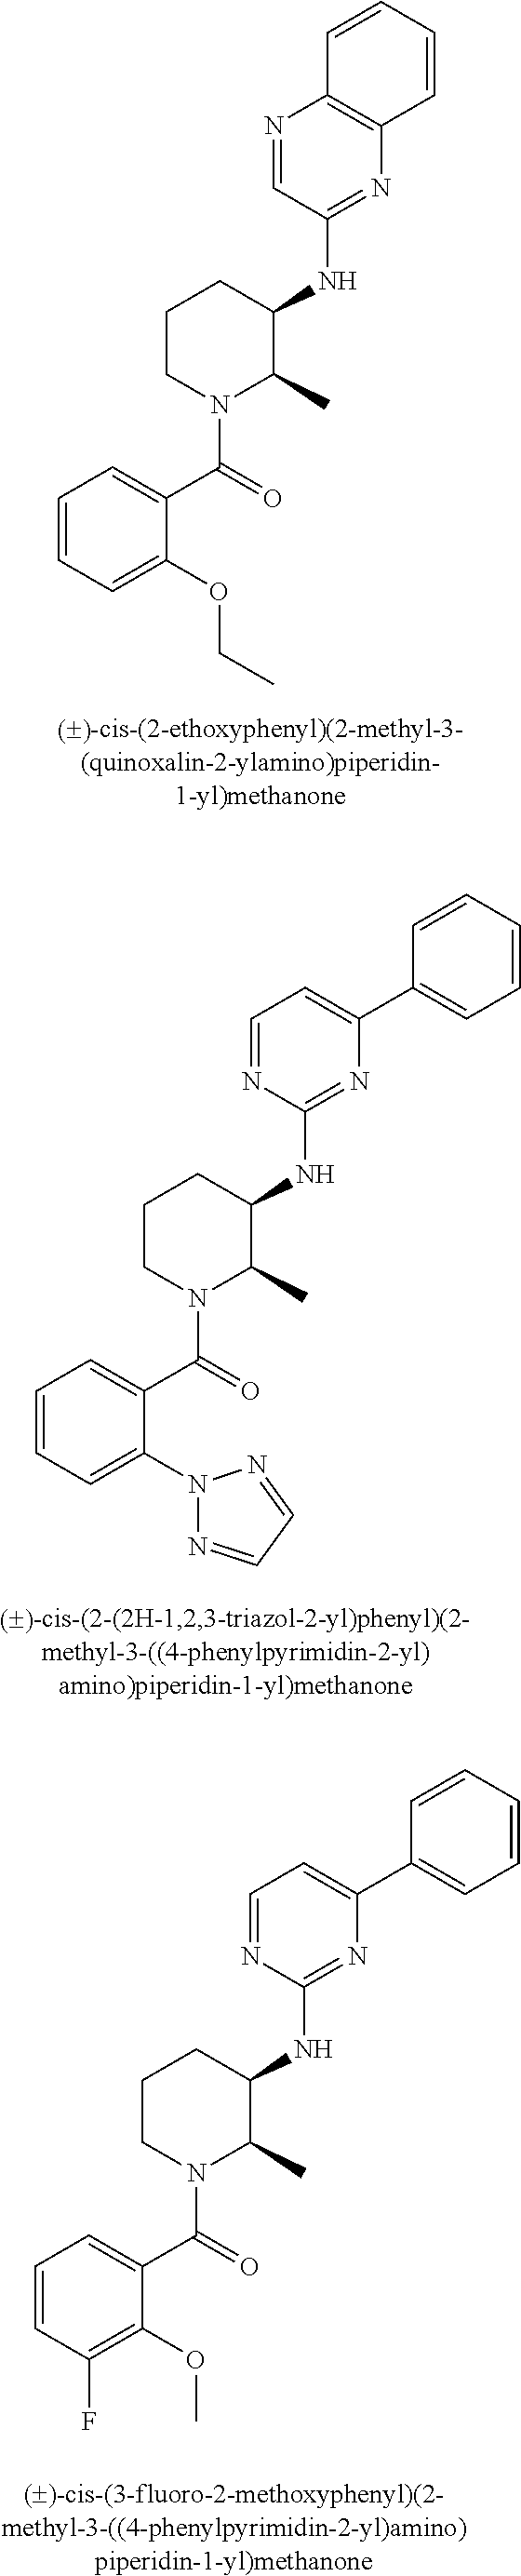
C1=CC=C(OCC)C(C(=O)N2C(C)C(NC3=NC4=C(N=C3)C=CC=C4)CCC2)=C1.C1=CC=C(N2N=CC=N2)C(C(=O)N2C(C)C(NC3=NC(C4=CC=CC=C4)=CC=N3)CCC2)=C1.C1=CC(F)=C(OC)C(C(=O)N2C(C)C(NC3=NC(C4=CC=CC=C4)=CC=N3)CCC2)=C1
